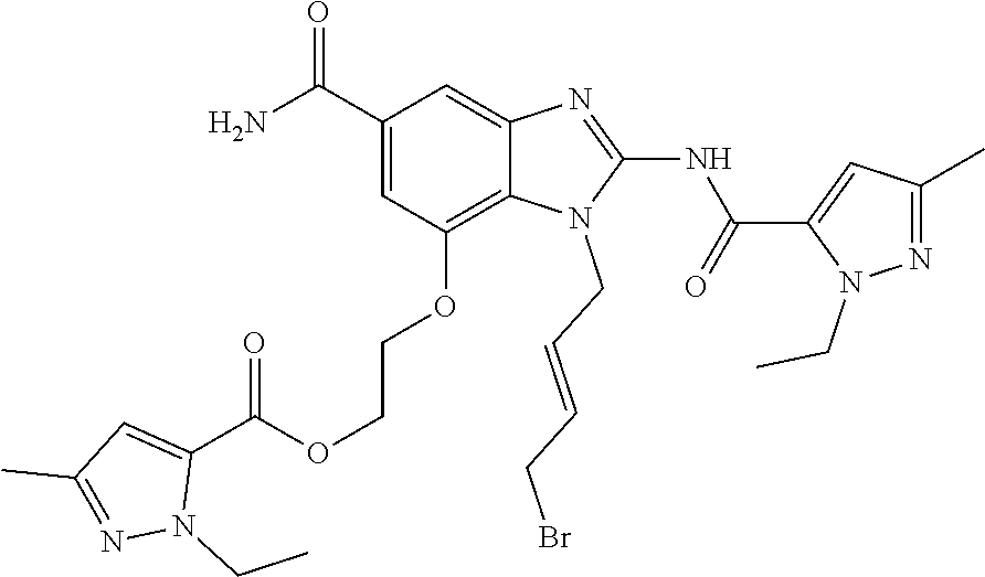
C1(C(N)=O)=CC(OCCOC(=O)C2=CC(C)=NN2CC)=C2C(=C1)N=C(NC(=O)C1=CC(C)=NN1CC)N2CC=CCBr
